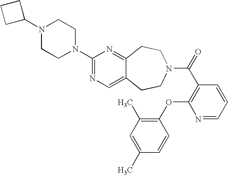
C1(N2CCN(C3=NC=C4C(=N3)CCN(C(=O)C3=C(OC5=C(C)C=C(C)C=C5)N=CC=C3)CC4)CC2)CCC1
